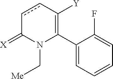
C1(C2=C([Y])ccC(=[X])N2C[Me])=CC=CC=C1F
